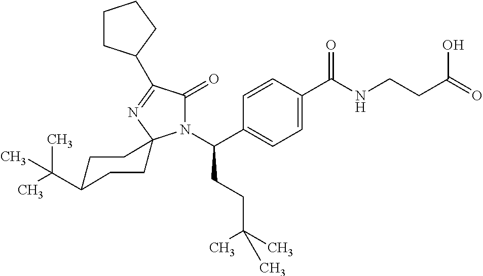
C1=C(C(=O)NCCC(O)=O)C=CC(C(N2C(=O)C(C3CCCC3)=NC23CCC(C(C)(C)C)CC3)CCC(C)(C)C)=C1
